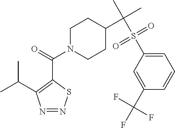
C1CN(C(C2=C(C(C)C)N=NS2)=O)CCC1C(C)(C)S(C1=CC=CC(C(F)(F)F)=C1)(=O)=O
